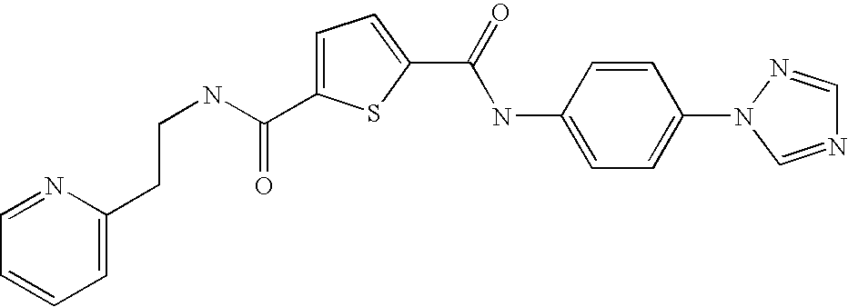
C1=C(C(NCCC2=CC=CC=N2)=O)SC(C(=O)NC2=CC=C(N3C=NC=N3)C=C2)=C1
